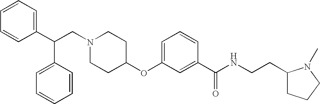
C(N1CCC(OC2=CC=CC(C(NCCC3CCCN3C)=O)=C2)CC1)C(C1=CC=CC=C1)C1=CC=CC=C1
